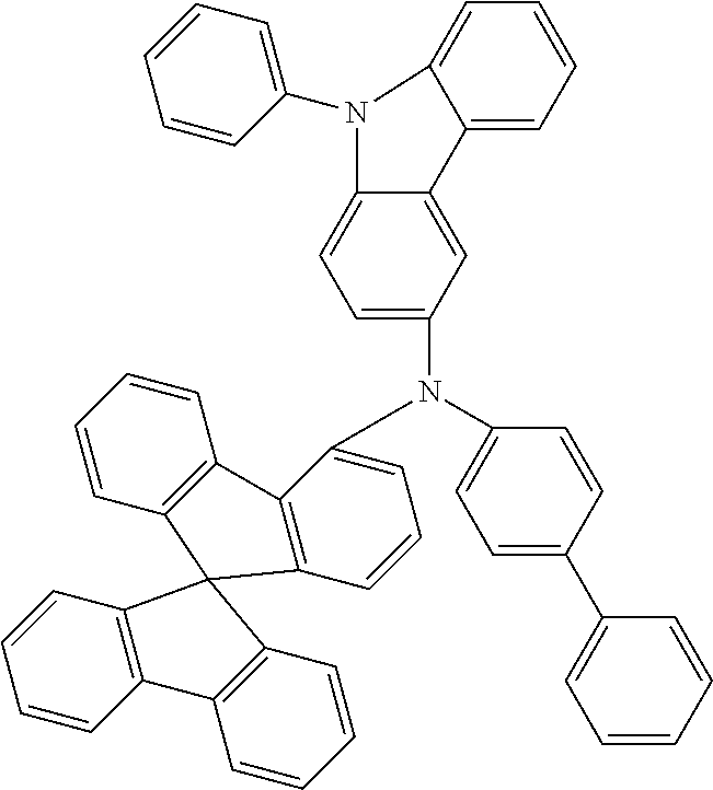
C1=C(C2=CC=CC=C2)C=CC(N(C2=CC=CC3=C2C2=C(C=CC=C2)C32C3=C(C=CC=C3)C3=C2C=CC=C3)C2=CC=C3C(=C2)C2=CC=CC=C2N3C2=CC=CC=C2)=C1
